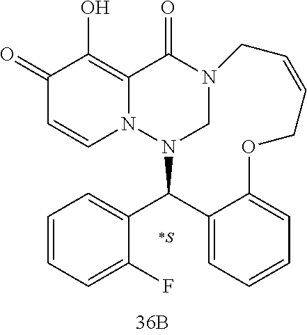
N12CN(C(C3=CC=CC=C3F)C3=CC=CC=C3OCC=CC1)N1C=CC(=O)C(O)=C1C2=O
